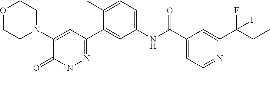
C1(N2CCOCC2)=CC(C2=CC(NC(C3=CC=NC(C(F)(CC)F)=C3)=O)=CC=C2C)=NN(C)C1=O
